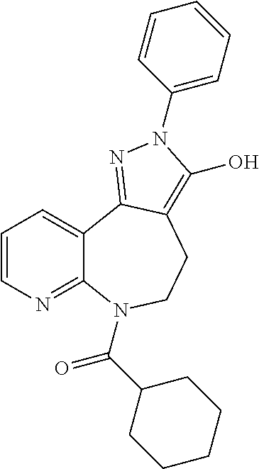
C1=CN=C2C(=C1)C1=NN(C3=CC=CC=C3)C(O)=C1CCN2C(=O)C1CCCCC1
